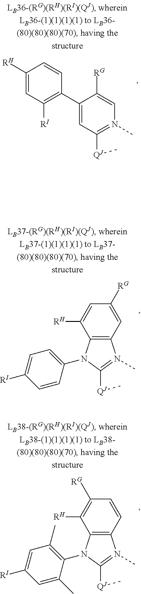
C1(C2=C([RI])C=C([RH])C=C2)=CC([QJ]C)=N(C)C=C1[RG].C12=C(N(C3=CC=C([RI])C=C3)C([QJ]C)=N1C)C([RH])=CC([RG])=C2.C12=C(N(C3=C(C)C=C([RI])C=C3C)C([QJ]C)=N1C)C([RH])=C([RG])C=C2
